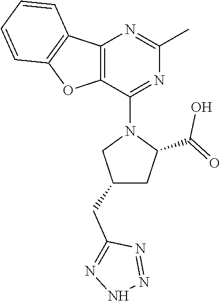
C12=C(C(N3CC(CC4=NNN=N4)CC3C(=O)O)=NC(C)=N1)OC1=C2C=CC=C1
